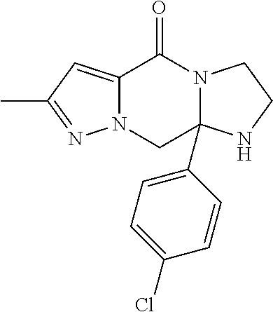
C12=CC(C)=NN1CC1(C3=CC=C(Cl)C=C3)N(C2=O)CCN1
